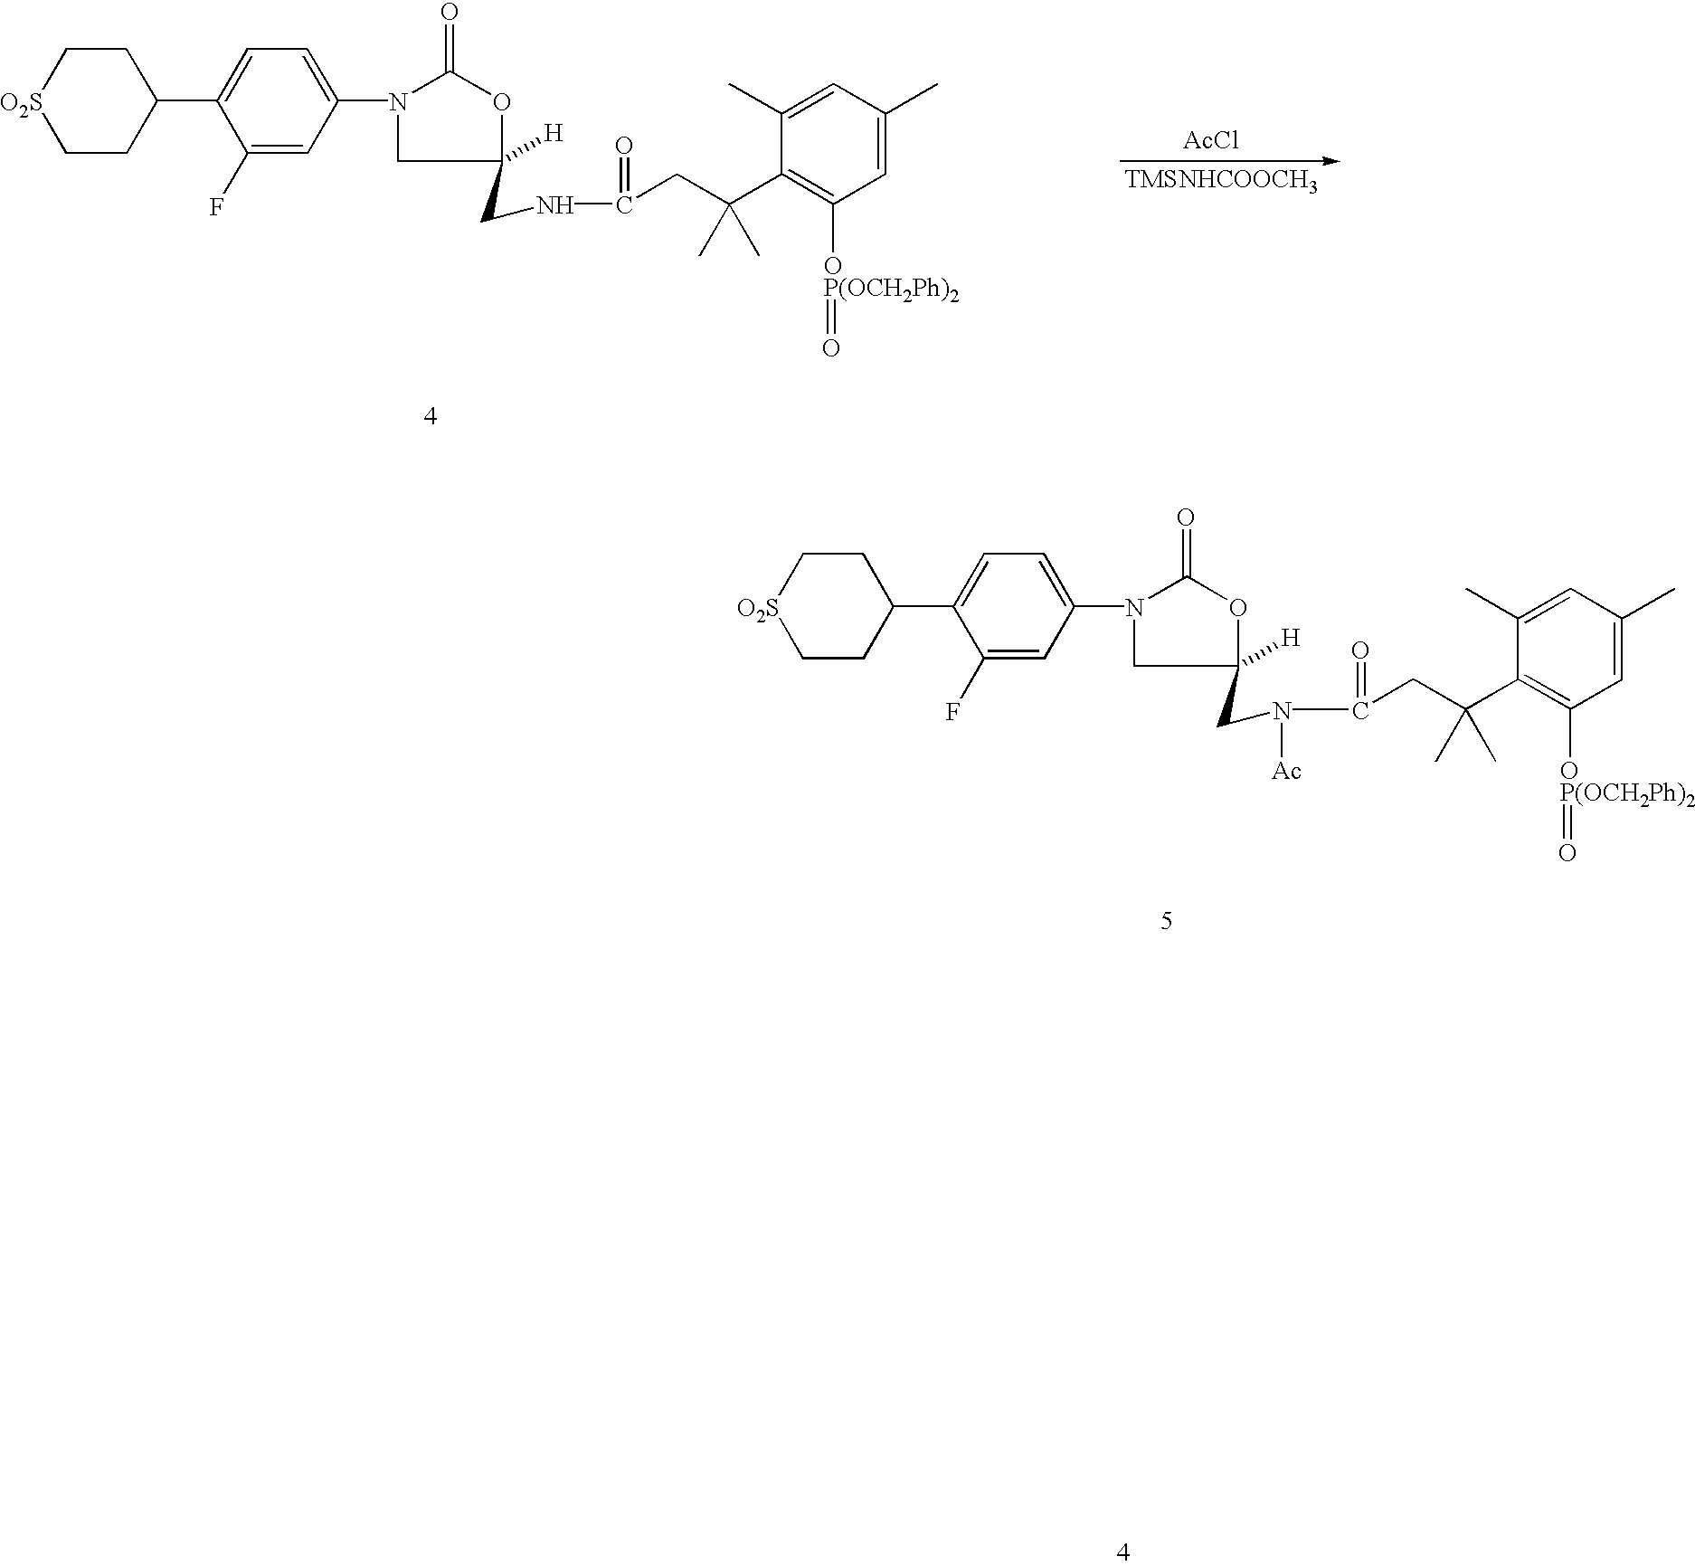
C1CC(C2=CC=C(N3CC(CN(C(CC(C4=C([OP(OCH2Ph)2]=O)C=C(C)C=C4C)(C)C)=O)[Ac])([H])OC3=O)C=C2F)CC[O2S]1.C1CC(C2=CC=C(N3CC(CNC(CC(C4=C([OP(OCH2Ph)2]=O)C=C(C)C=C4C)(C)C)=O)([H])OC3=O)C=C2F)CC[O2S]1.[AcCl].[TMSNHCOOCH3]
